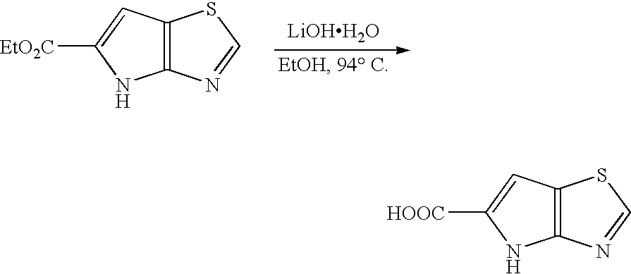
[LiOHH2O].C12=C(N=CS1)NC([EtO2C])=C2.C12=C(N=CS1)NC([HOOC])=C2
